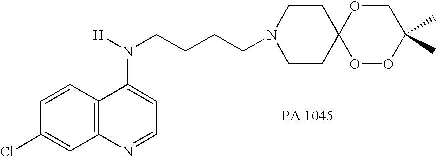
C1=CC(Cl)=CC2=C1C(N([H])CCCCN1CCC3(CC1)OOC(C)(C)CO3)=CC=N2
